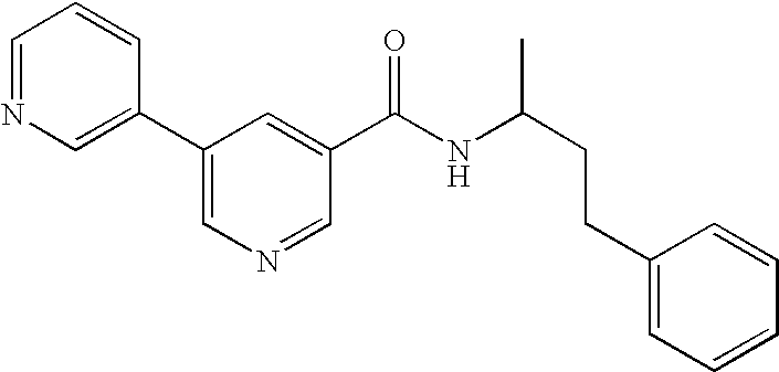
C1=NC=C(C2=CN=CC(C(NC(CCC3=CC=CC=C3)C)=O)=C2)C=C1
